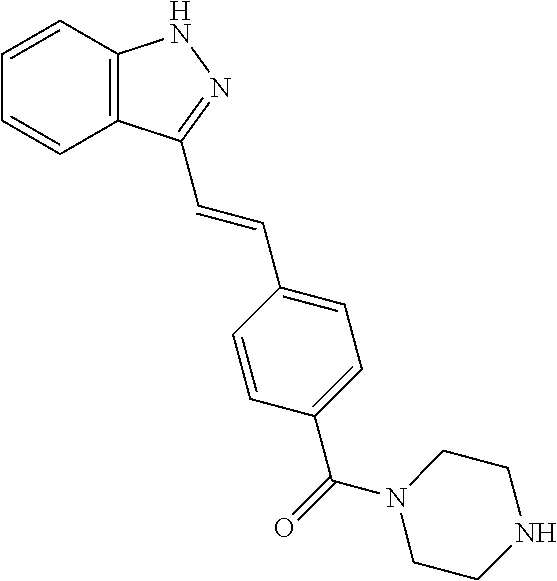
C1=CC2=C(C=C1)C(C=CC1=CC=C(C(N3CCNCC3)=O)C=C1)=NN2
